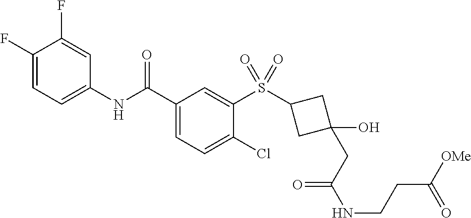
C1(F)=CC=C(NC(C2=CC=C(Cl)C(S(C3CC(O)(CC(NCCC([OMe])=O)=O)C3)(=O)=O)=C2)=O)C=C1F
